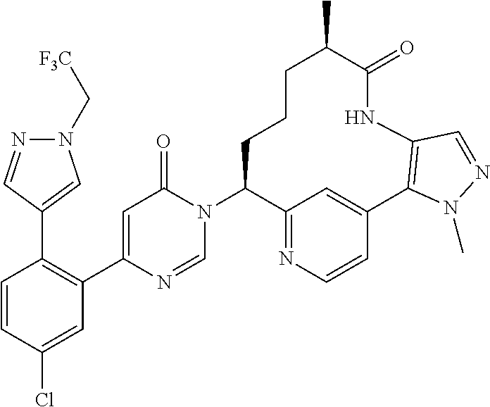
C1=CC(Cl)=CC(C2=CC(=O)N(C3C4=NC=CC(=C4)C4=C(NC(=O)C(C)CCC3)C=NN4C)C=N2)=C1C1=CN(C[F3C])N=C1
